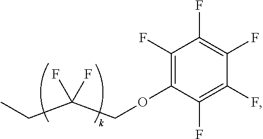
C1(F)=C(OCC(CC)(F)F)C(F)=C(F)C(F)=C1F
